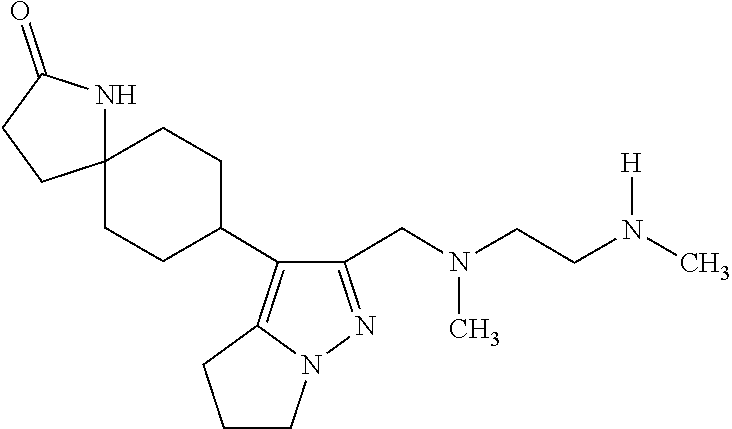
CN(CC1=NN2C(=C1C1CCC3(CC1)NC(=O)CC3)CCC2)CCN([H])C
